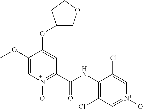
C1(OC)=CN([O-])=C(C(NC2=C(Cl)C=[N+]([O-])C=C2Cl)=O)C=C1OC1COCC1
